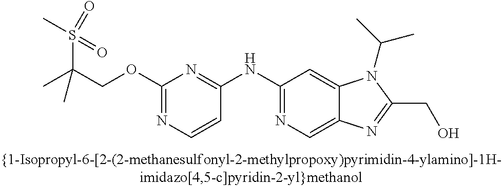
C(C1=NC2=CN=C(NC3=NC(OCC(S(=O)(C)=O)(C)C)=NC=C3)C=C2N1C(C)C)O
